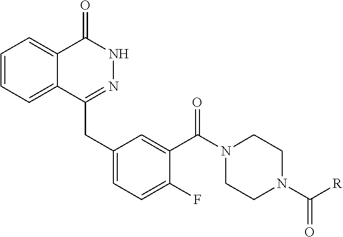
C1=CC=C2C(=C1)C(=O)NN=C2CC1=CC=C(F)C(C(N2CCN(C([R])=O)CC2)=O)=C1
